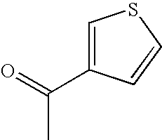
C1=C(C(=O)C)C=CS1
